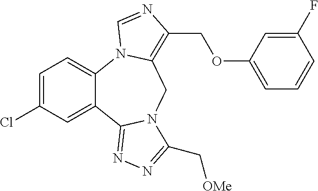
C1=C(Cl)C=C2C(=C1)N1C(=C(COC3=CC=CC(F)=C3)N=C1)CN1C2=NN=C1C[OMe]
